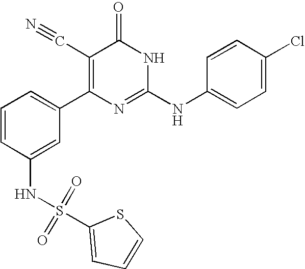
C1(NS(=O)(=O)C2=CC=CS2)=CC(C2=C(C#N)C(=O)NC(NC3=CC=C(Cl)C=C3)=N2)=CC=C1
